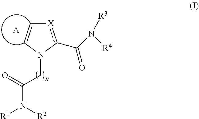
C1=CN(CC(N([R1])[R2])=O)c(C(N([R4])[R3])=O)[X]1.[A]
